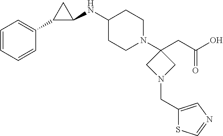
C1=CC=CC(C2C(NC3CCN(C4(CC(O)=O)CN(CC5=CN=CS5)C4)CC3)C2)=C1
